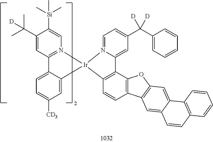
C1(C(C)(C)[D])=CC2=N(C=C1[Si](C)(C)C)[Ir]1(C3=CC([CD3])=CC=C23)N2=CC=C(C(C3=CC=CC=C3)([D])[D])C=C2C2=C1C=CC1=C2OC2=C1C=C1C(=C2)C2=C(C=C1)C=CC=C2
